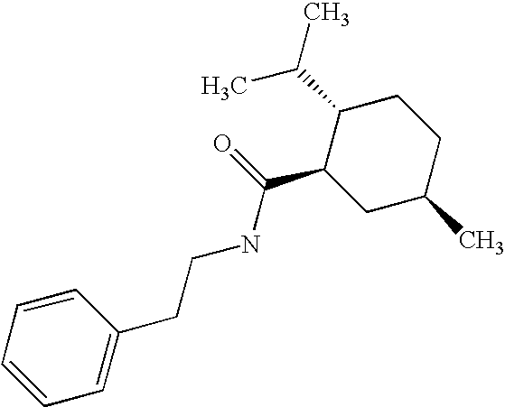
C1(CCNC(C2CC(C)CCC2C(C)C)=O)=CC=CC=C1
